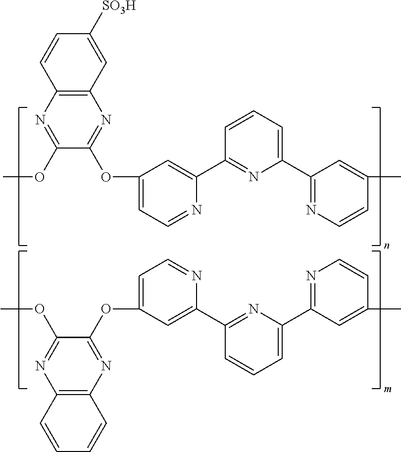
C1=C(OC2=NC3=C(N=C2OC)C=CC=C3)C=C(C2=NC(C3=NC=CC(C)=C3)=CC=C2)N=C1.C1=C(OC2=NC3=C(N=C2OC)C=CC([SO3H])=C3)C=C(C2=NC(C3=NC=CC(C)=C3)=CC=C2)N=C1
